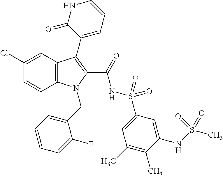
C1(Cl)=CC2=C(C=C1)N(CC1=CC=CC=C1F)C(C(=O)NS(=O)(=O)C1=CC(C)=C(C)C(NS(C)(=O)=O)=C1)=C2C1=CC=CNC1=O
